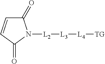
C1(=O)C=CC(=O)N1[L2][L3][L4][TG]
